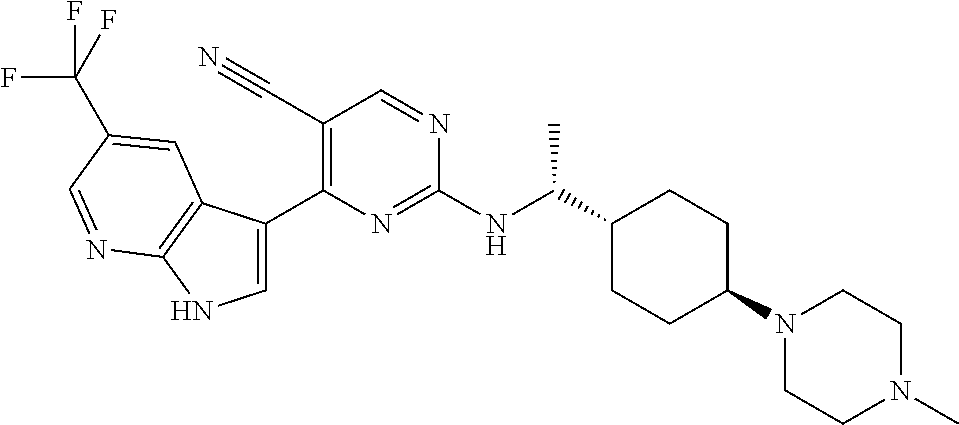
C1(C#N)=C(C2=CNC3=C2C=C(C(F)(F)F)C=N3)N=C(NC(C2CCC(N3CCN(C)CC3)CC2)C)N=C1
